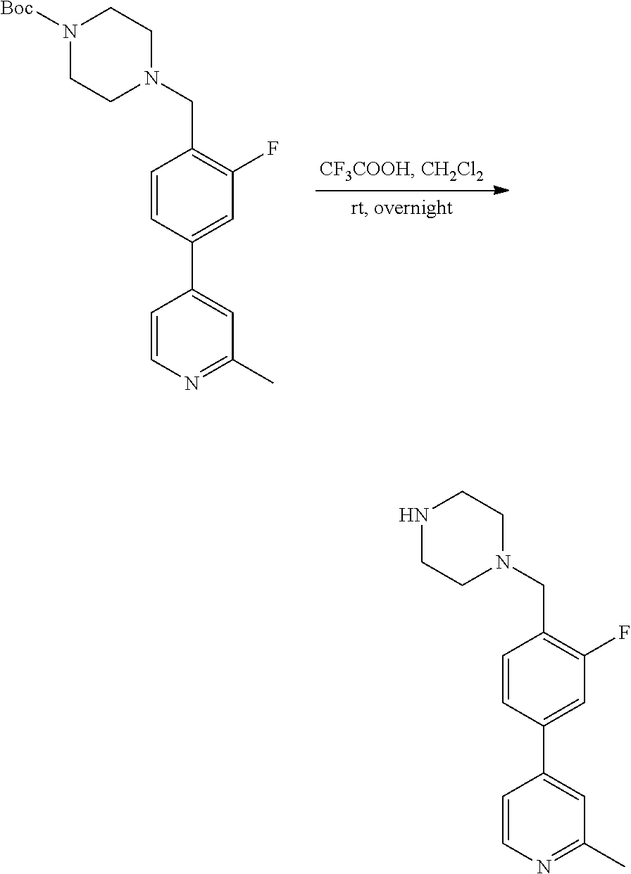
C1(F)=C(CN2CCN([Boc])CC2)C=CC(C2=CC(C)=NC=C2)=C1.C1(F)=C(CN2CCNCC2)C=CC(C2=CC(C)=NC=C2)=C1
